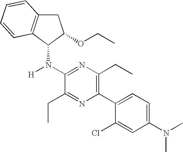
C1(N(C)C)=CC=C(C2=C(CC)N=C(N([H])C3C(OCC)CC4=C3C=CC=C4)C(CC)=N2)C(Cl)=C1
